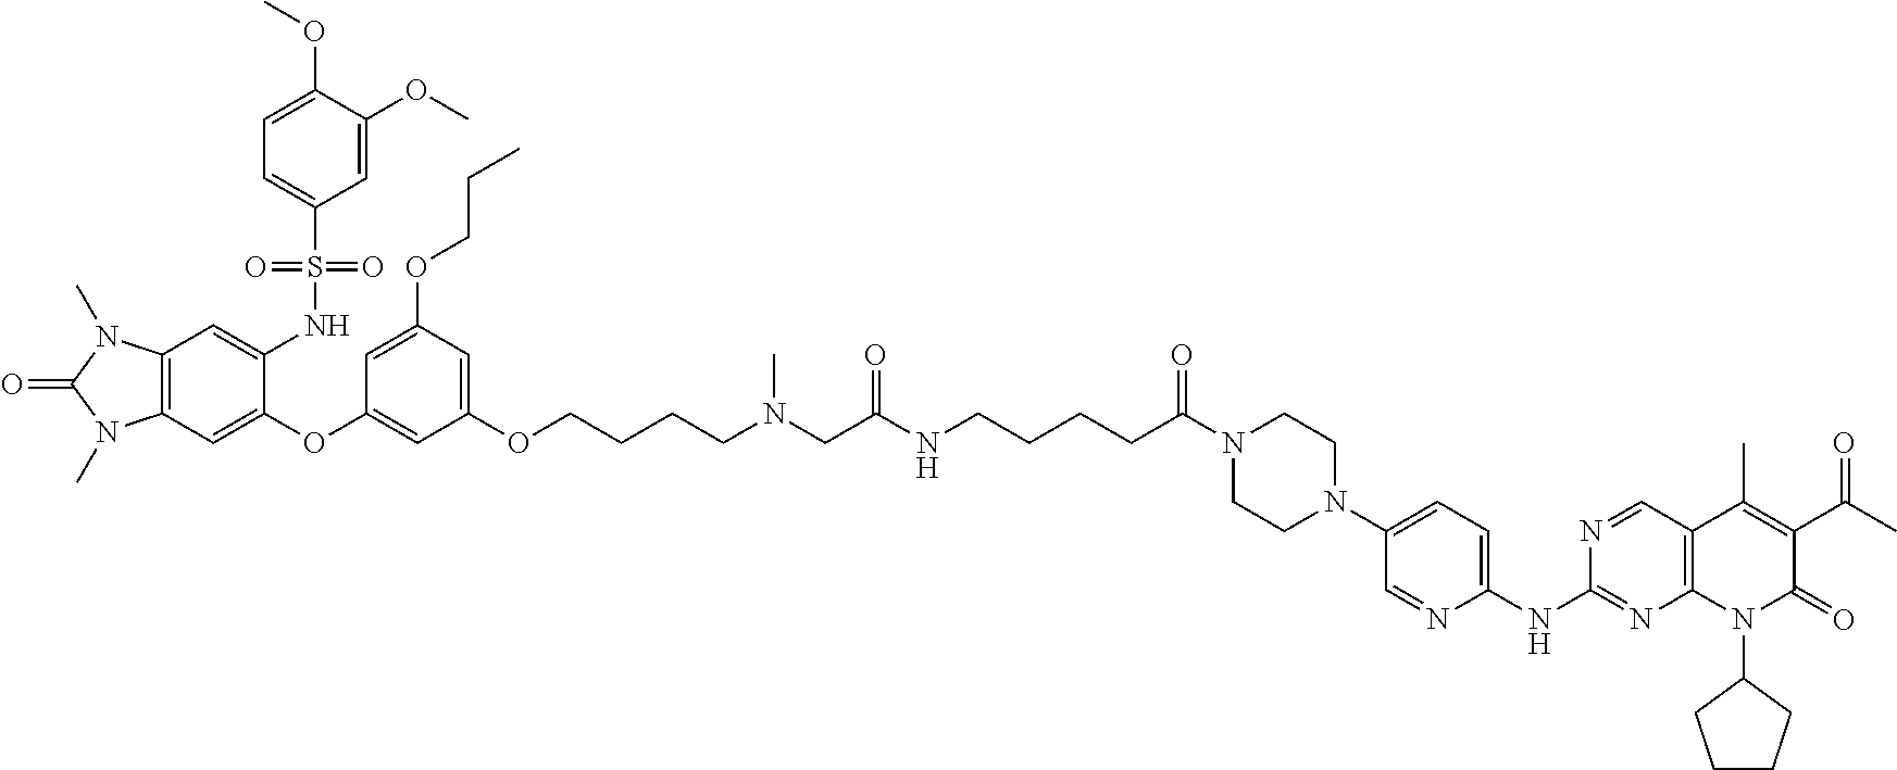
C12=C(C=C(OC3=CC(OCCCCN(C)CC(NCCCCC(N4CCN(C5=CC=C(NC6=NC7=C(C=N6)C(C)=C(C(C)=O)C(=O)N7C6CCCC6)N=C5)CC4)=O)=O)=CC(OCCC)=C3)C(NS(C3=CC=C(OC)C(OC)=C3)(=O)=O)=C1)N(C)C(=O)N2C
